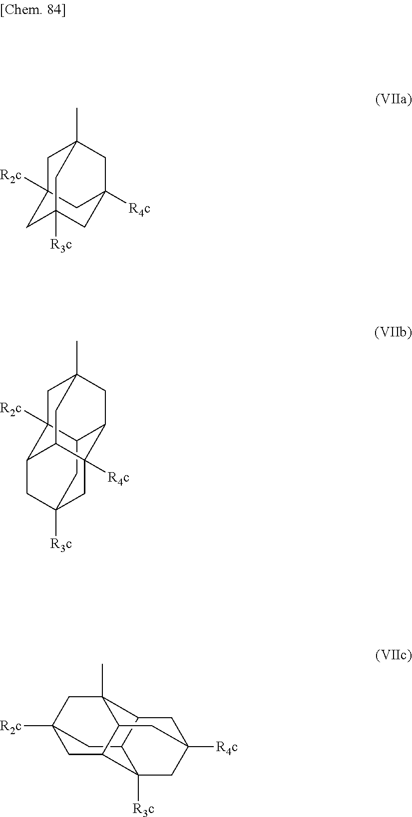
C1C2(C)CC3([R4c])CC1([R2c])CC([R3c])(C2)C3.C1C2(C)CC3C4C1([R2c])C1CC([R3c])(CC3([R4c])C1C2)C4.C1C2([R4c])CC3([R3c])C4C1C1(C)CC([R2c])(CC3C1C2)C4
